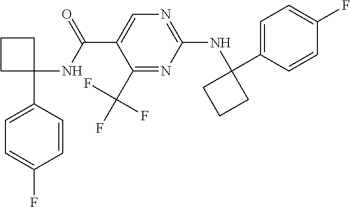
C1=CC(F)=CC=C1C1(NC2=NC=C(C(=O)NC3(C4=CC=C(F)C=C4)CCC3)C(C(F)(F)F)=N2)CCC1
